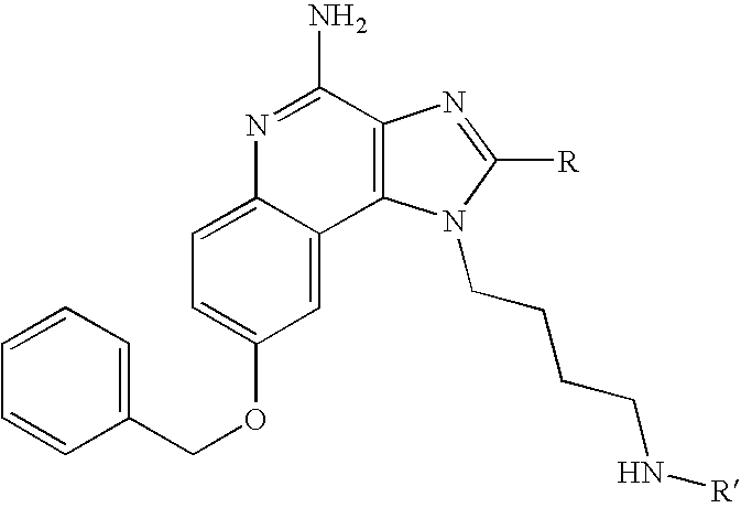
C1=C2C(=CC(OCC3=CC=CC=C3)=C1)C1=C(C(N)=N2)N=C([R])N1CCCCN[R]
